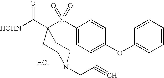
[HOHN]C(C1(S(C2=CC=C(OC3=CC=CC=C3)C=C2)(=O)=O)CCN(CC#C)CC1)=O.Cl
